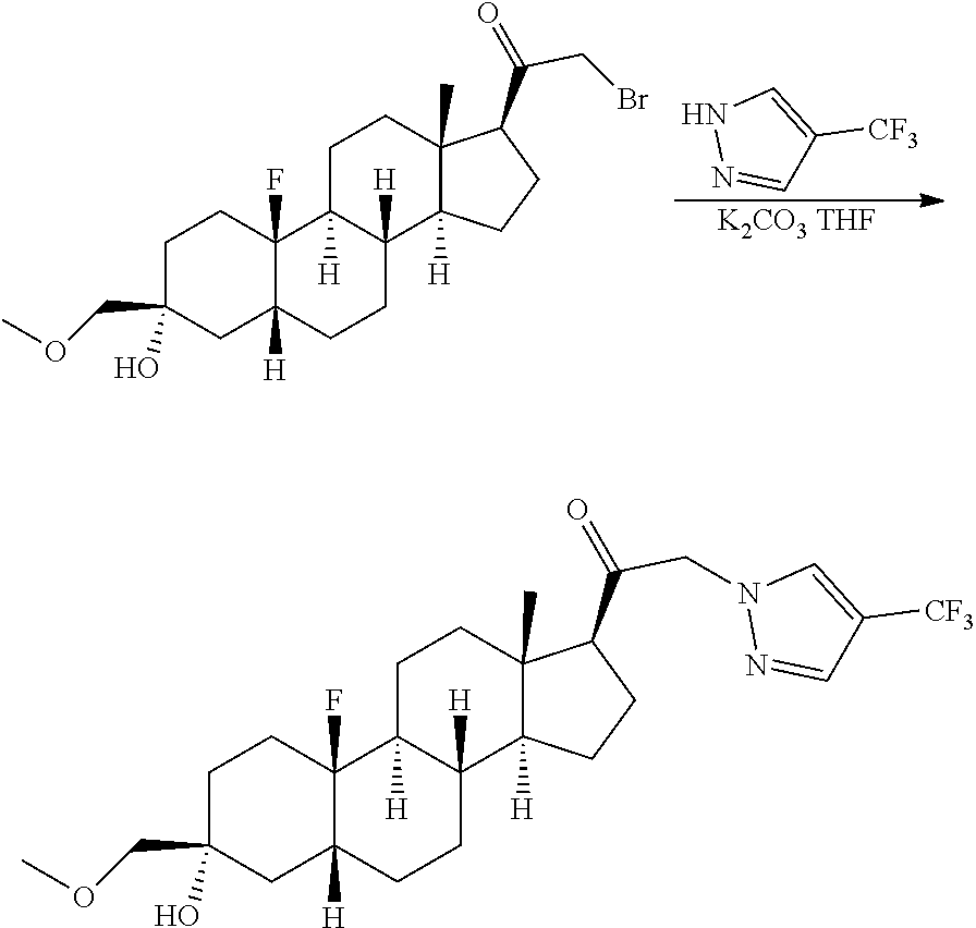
N1N=CC([CF3])=C1.[K2CO3 THF].C1C(COC)(O)CC2([H])C(F)(C1)C1([H])C([H])(CC2)C2([H])C(C)(CC1)C(C(=O)CBr)CC2.C1C(COC)(O)CC2([H])C(F)(C1)C1([H])C([H])(CC2)C2([H])C(C)(CC1)C(C(=O)CN1N=CC([CF3])=C1)CC2
